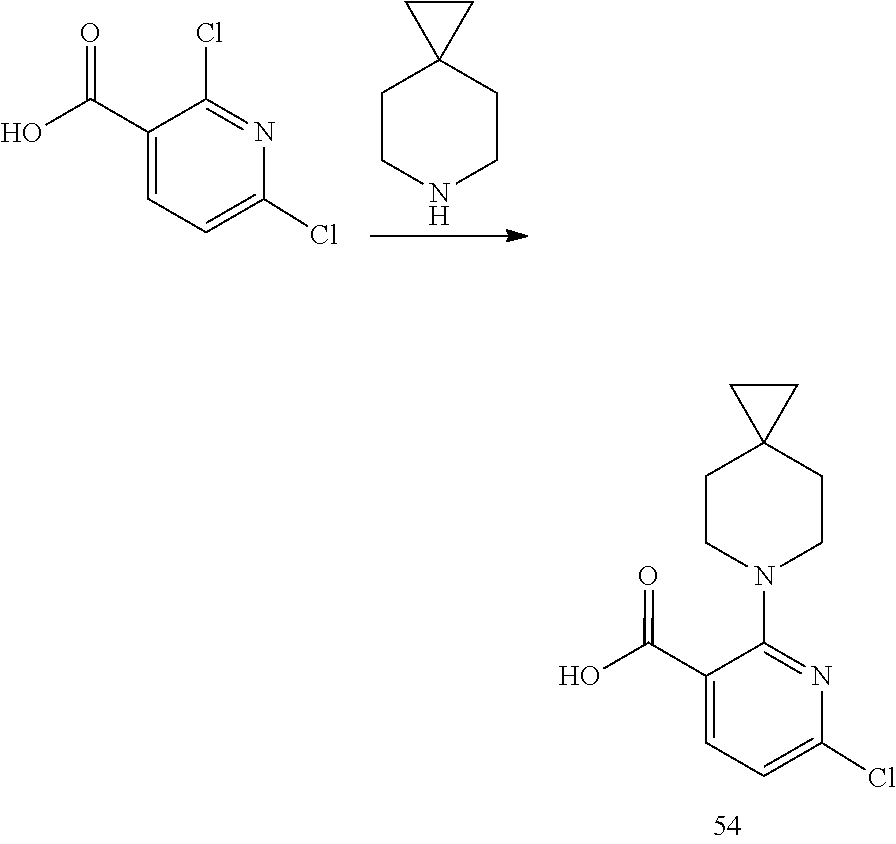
N1CCC2(CC1)CC2.C1=C(C(=O)O)C(Cl)=NC(Cl)=C1.C1=C(C(=O)O)C(N2CCC3(CC2)CC3)=NC(Cl)=C1
